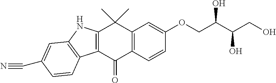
C12=C(C(=O)C3=C(C1(C)C)C=C(OCC(O)C(CO)O)C=C3)C1=C(N2)C=C(C#N)C=C1
